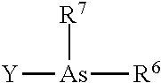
[Y][As]([R6])[R7]
